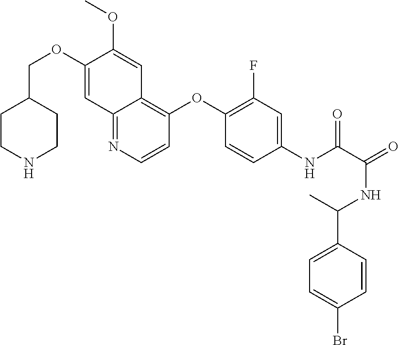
C1CNCCC1COC1=CC2=NC=CC(OC3=C(F)C=C(NC(=O)C(NC(C)C4=CC=C(Br)C=C4)=O)C=C3)=C2C=C1OC
